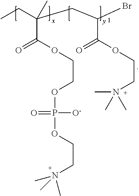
CCC(CC(Br)C(OCCN(C)(C)C)=O)(C)C(OCCOP([O-])(=O)OCCN(C)(C)C)=O
